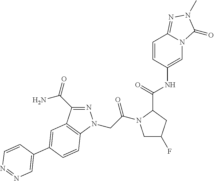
N1=C(C(=O)N)C2=C(N1CC(=O)N1CC(F)CC1C(=O)NC1=CN3C(=NN(C)C3=O)C=C1)C=CC(C1=CN=NC=C1)=C2
